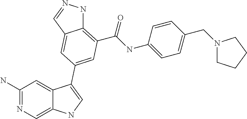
C1(N)=NC=C2C(=C1)C(C1=CC(C(=O)NC3=CC=C(CN4CCCC4)C=C3)=C3NN=CC3=C1)=CN2
